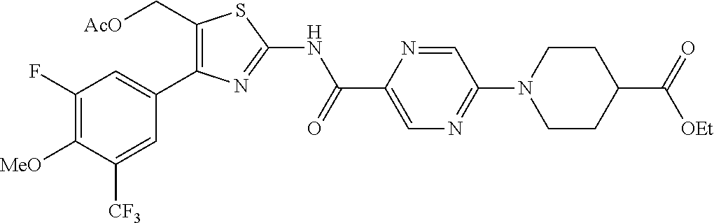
C1(F)=C([MeO])C([CF3])=CC(C2=C(C[AcO])SC(NC(C3=CN=C(N4CCC(C(=O)[OEt])CC4)C=N3)=O)=N2)=C1
